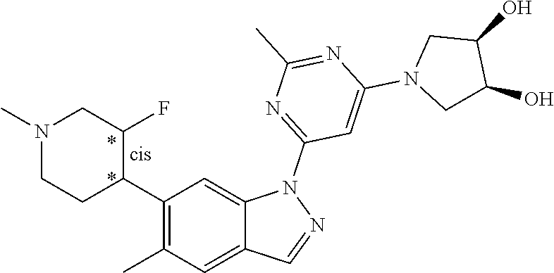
C1(C2C(F)CN(C)CC2)=C(C)C=C2C(=C1)N(C1=NC(C)=NC(N3CC(O)C(O)C3)=C1)N=C2
